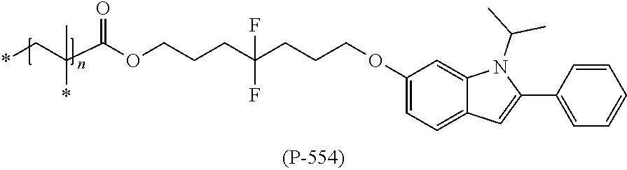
C(CC(CCCOC1=CC=C2C(=C1)N(C(C)C)C(C1=CC=CC=C1)=C2)(F)F)COC(C(C*)(C)*)=O
